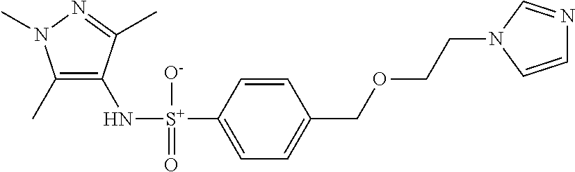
C1(C)=C(N[S+](C2=CC=C(COCCN3C=NC=C3)C=C2)([O-])=O)C(C)=NN1C
